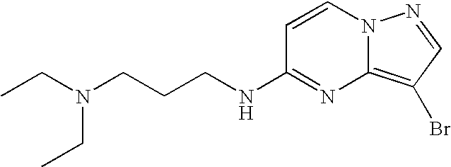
C1=CN2C(=C(Br)C=N2)N=C1NCCCN(CC)CC
